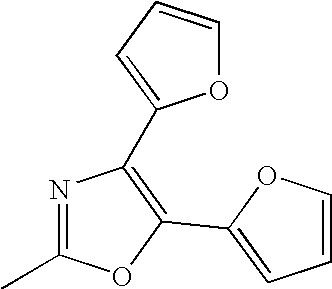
N1=C(C)OC(C2=CC=CO2)=C1C1=CC=CO1
